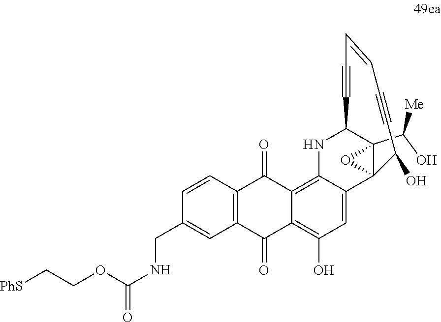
C12(C(O)[Me])C3(C4=CC(O)=C5C(=O)C6=C(C(=O)C5=C4NC1C#CC=CC#CC3O)C=CC(CNC(=O)OCC[PhS])=C6)O2
